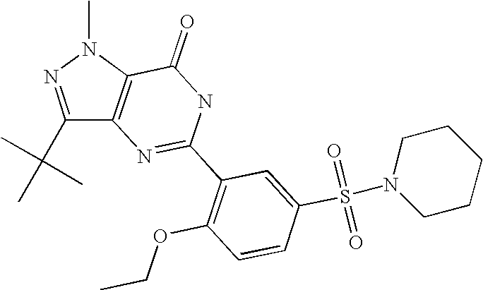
C1(C(C)(C)C)=NN(C)C2=C1N=C(C1=C(OCC)C=CC(S(N3CCCCC3)(=O)=O)=C1)NC2=O
